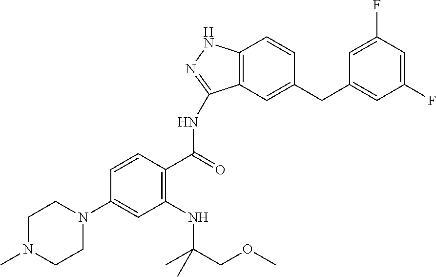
C1N(C2=CC(NC(COC)(C)C)=C(C(=O)NC3=NNC4=C3C=C(CC3=CC(F)=CC(F)=C3)C=C4)C=C2)CCN(C)C1
